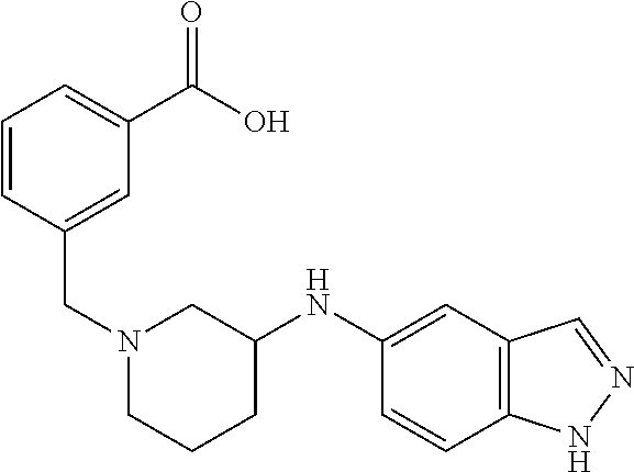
N1(CC2=CC(C(O)=O)=CC=C2)CCCC(NC2=CC3=C(C=C2)NN=C3)C1
